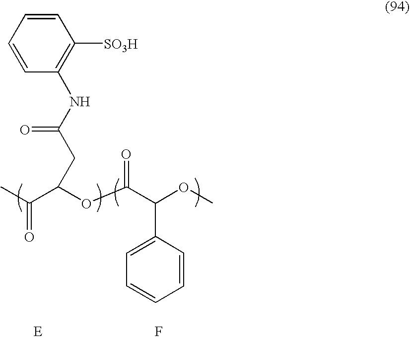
CC(=O)C(OC(C(OC)C1=CC=CC=C1)=O)CC(=O)NC1=C([SO3H])C=CC=C1.F
